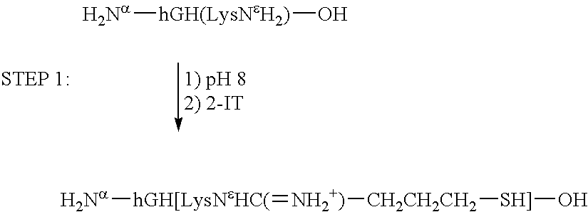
[Na][hGH(LysNeH2)]O.[hGH[LysNeHC(](=[NH2+)][CH2CH2CH2][SH]]O)[Na]
